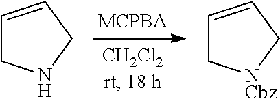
C1=CCNC1.C1=CC[NCbz]C1
